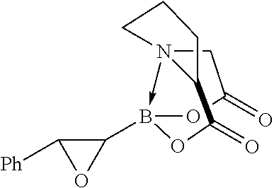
N123->B(C4C([Ph])O4)(OC(=O)C1)OC(=O)C2CCC3
